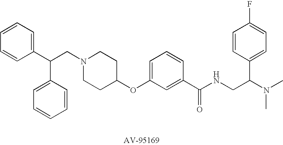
C1=CC=C(C(CN2CCC(OC3=CC=CC(C(NCC(N(C)C)C4=CC=C(F)C=C4)=O)=C3)CC2)C2=CC=CC=C2)C=C1
